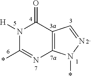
N1([H])C(*)=NC2=C(C1=O)C=NN2*
